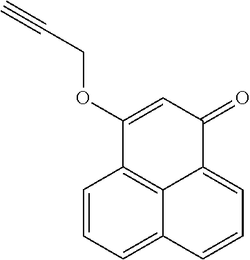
C1=CC=C2C3=C1C(OCC#C)=CC(=O)C3=CC=C2
